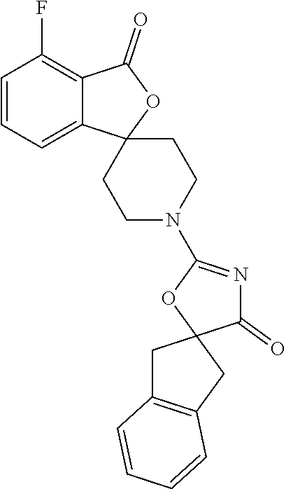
C1=CC=C2C(=C1F)C(=O)OC21CCN(C2=NC(=O)C3(CC4=C(C3)C=CC=C4)O2)CC1
